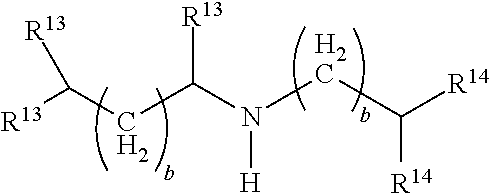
[R13]C(CC(N([H])CC([R14])[R14])[R13])[R13]
